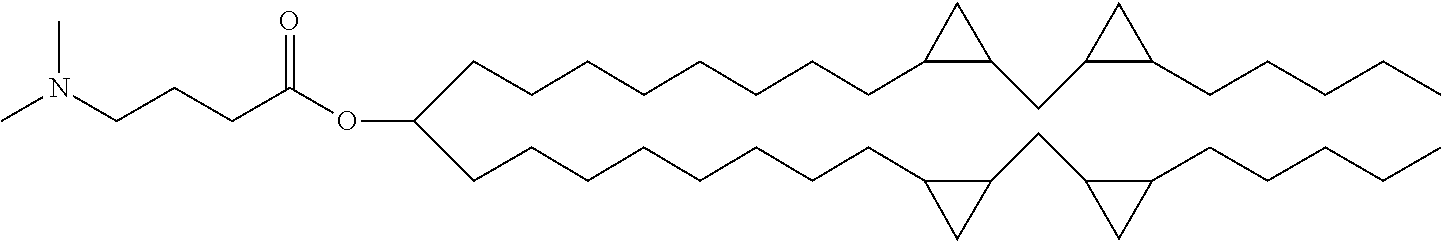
C(CCCCCC1CC1CC1CC1CCCCC)CCC(OC(CCCN(C)C)=O)CCCCCCCCC1CC1CC1CC1CCCCC
